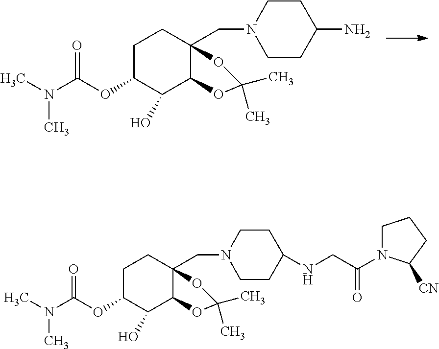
CN(C(OC1C(O)C2C(CN3CCC(N)CC3)(CC1)OC(C)(C)O2)=O)C.CN(C(OC1C(O)C2C(CN3CCC(NCC(=O)N4CCCC4[CN])CC3)(CC1)OC(C)(C)O2)=O)C
